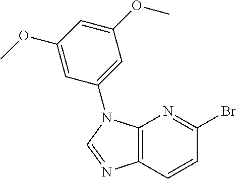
C12=C(C=CC(Br)=N1)N=CN2C1=CC(OC)=CC(OC)=C1
